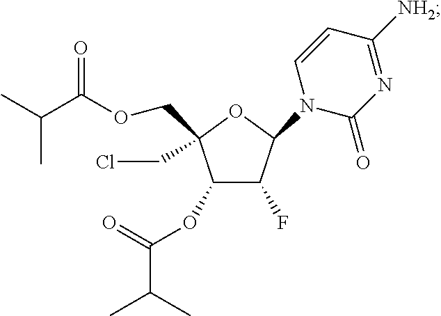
C1(OC(C(C)C)=O)C(F)C(N2C(=O)N=C([NH2])C=C2)OC1(CCl)COC(C(C)C)=O
